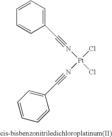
C1=CC=CC(C#N[Pt](Cl)(N#CC2=CC=CC=C2)Cl)=C1
